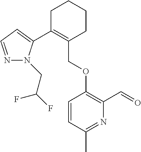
C1C(C2=CC=NN2CC(F)F)=C(COC2=C(C=O)N=C(C)C=C2)CCC1
